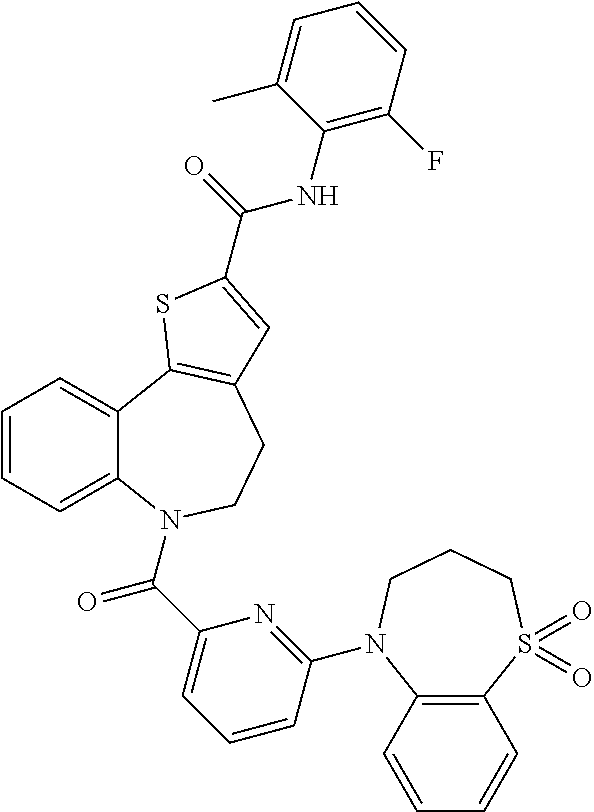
C1=CC=C2C(=C1)C1=C(CCN2C(C2=CC=CC(N3C4=C(S(=O)(=O)CCC3)C=CC=C4)=N2)=O)C=C(C(=O)NC2=C(F)C=CC=C2C)S1
